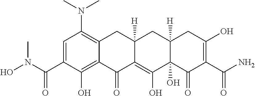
C1=C(C(N(C)O)=O)C(O)=C2C(=C1N(C)C)CC1([H])C(=C(O)C3(O)C([H])(C1)CC(O)=C(C(=O)N)C3=O)C2=O
